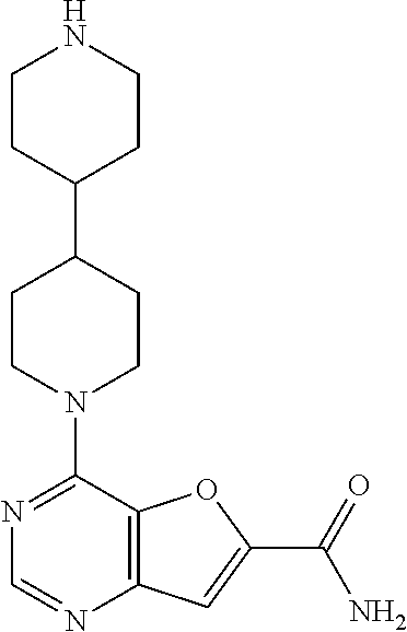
N1=C(N2CCC(C3CCNCC3)CC2)C2=C(N=C1)C=C(C(=O)N)O2
